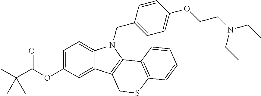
C1=C(OC(C(C)(C)C)=O)C=C2C(=C1)N(CC1=CC=C(OCCN(CC)CC)C=C1)C1=C2CSC2=C1C=CC=C2
